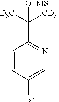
BrC1=CN=C(C([D3C])([CD3])[OTMS])C=C1
